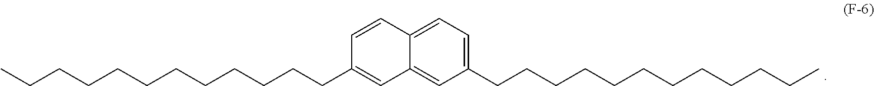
CCCCCCCCCCCCC1=CC2=CC(CCCCCCCCCCCC)=CC=C2C=C1
